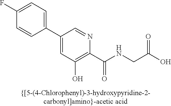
C1(C2=CC(O)=C(C(NCC(O)=O)=O)N=C2)=CC=C(F)C=C1
